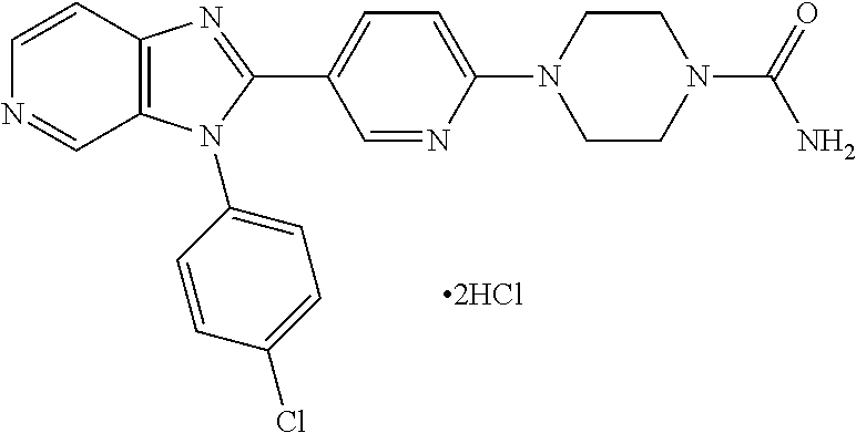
C1=NC(N2CCN(C(=O)N)CC2)=CC=C1C1=NC2=C(N1C1=CC=C(Cl)C=C1)C=NC=C2
